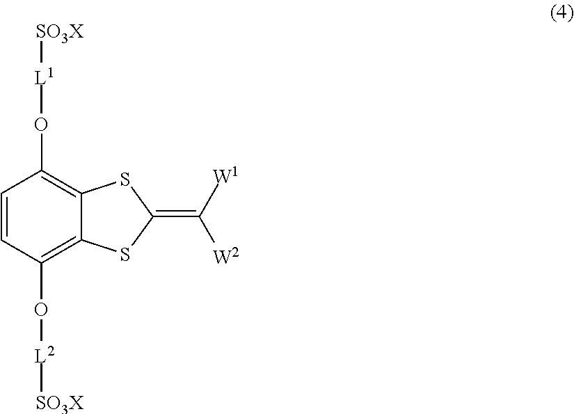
C1=CC(O[L1][SO3X])=C2C(=C1O[L2][SO3X])SC(=C([W1])[W2])S2
